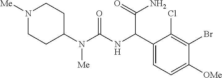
C1(N(C(NC(C2=CC=C([OMe])C(Br)=C2Cl)C(=O)N)=O)[Me])CCN([Me])CC1
